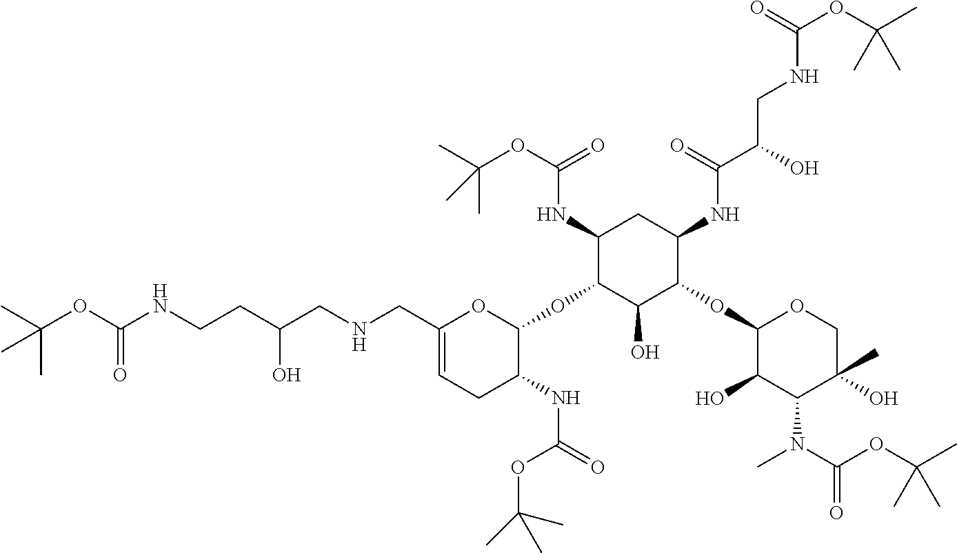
C1(CNCC(CCNC(OC(C)(C)C)=O)O)=CCC(NC(=O)OC(C)(C)C)C(OC2C(O)C(OC3C(O)C(N(C)C(OC(C)(C)C)=O)C(C)(O)CO3)C(NC(C(O)CNC(OC(C)(C)C)=O)=O)CC2NC(OC(C)(C)C)=O)O1
